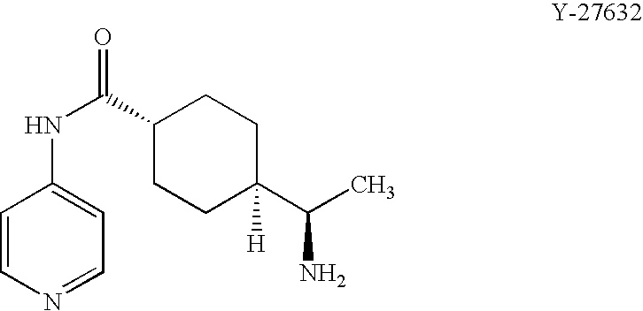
C1=CN=CC=C1NC(C1CCC(C(C)N)([H])CC1)=O
